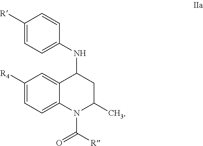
C1([R4])=CC=C2C(=C1)C(NC1=CC=C([R])C=C1)CC(C)N2C([R])=O
